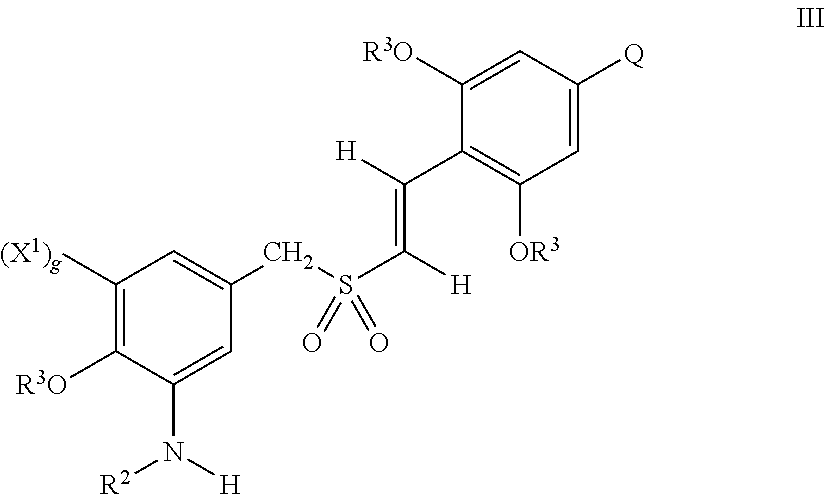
C1([(X1)g])=C([R3O])C(N([R2])[H])=CC(CS(C([H])=C([H])C2=C([OR3])C=C([Q])C=C2[R3O])(=O)=O)=C1
